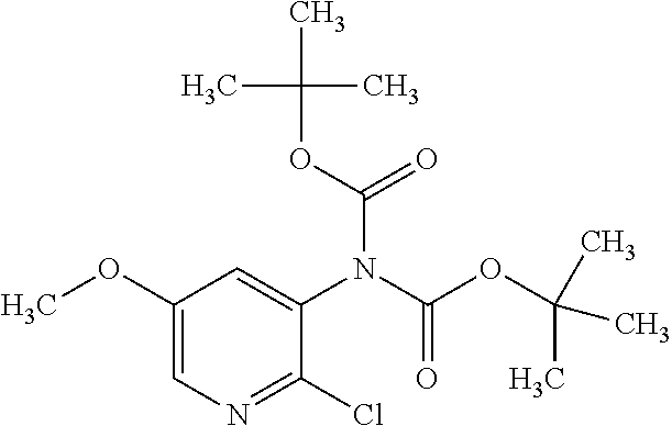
C1(OC)=CN=C(Cl)C(N(C(OC(C)(C)C)=O)C(=O)OC(C)(C)C)=C1
